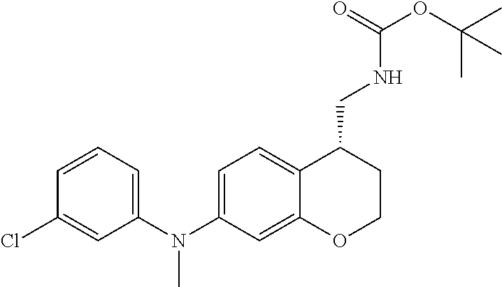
C1(Cl)=CC(N(C2=CC=C3C(=C2)OCCC3CNC(OC(C)(C)C)=O)C)=CC=C1
